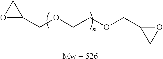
C1(COCCOCC2OC2)OC1.[Mw = 526]
